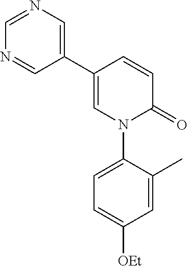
C1=C(C2=CN=CN=C2)C=CC(=O)N1C1=CC=C([OEt])C=C1C
